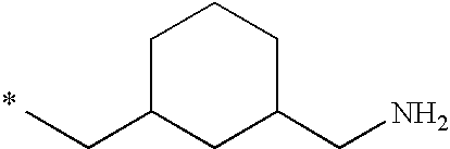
CCC1CC(CN)CCC1
